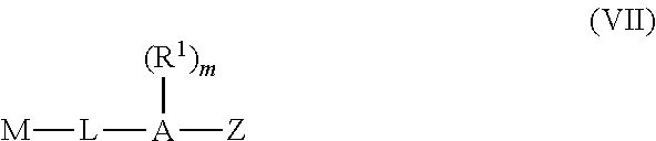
[M][L][A]([(R1)m])[Z]
